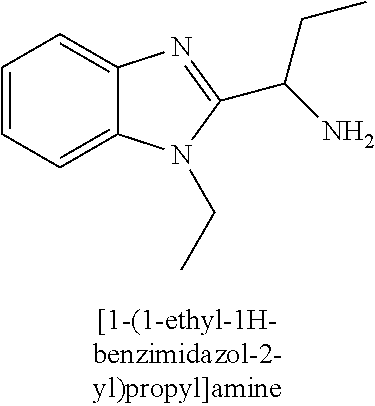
C1=CC=C2C(=C1)N=C(C(CC)N)N2CC
